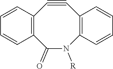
C1=CC2=C(C=C1)C#CC1=C(N([R])C2=O)C=CC=C1
